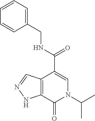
C12=C(C(C(=O)NCC3=CC=CC=C3)=CN(C(C)C)C1=O)C=NN2
